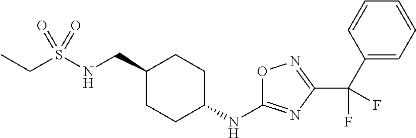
C(S(NCC1CCC(NC2=NC(C(C3=CC=CC=C3)(F)F)=NO2)CC1)(=O)=O)C
